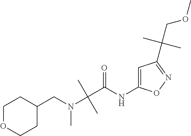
C(C)(C(=O)NC1=CC(C(C)(COC)C)=NO1)(N(CC1CCOCC1)C)C
